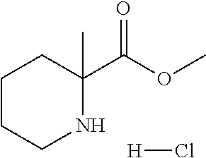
C1CCNC(C(OC)=O)(C)C1.[H]Cl
